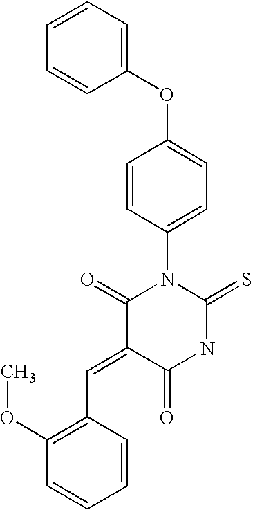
O=C1C(=CC2=C(OC)C=CC=C2)C(=O)N(C2=CC=C(OC3=CC=CC=C3)C=C2)C(=S)N1
